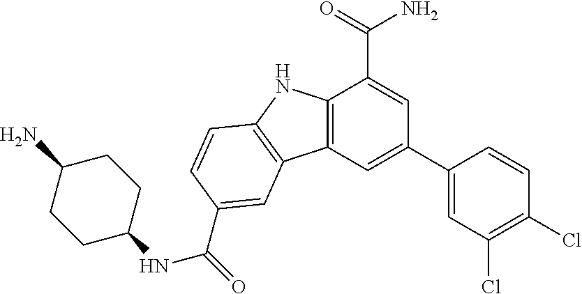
C12=C(C=C(C3=CC(Cl)=C(Cl)C=C3)C=C1C(=O)N)C1=C(N2)C=CC(C(=O)NC2CCC(N)CC2)=C1
